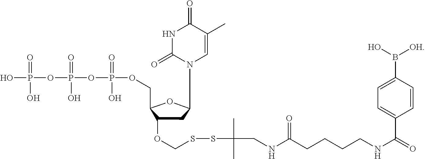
C1C(OCSSC(C)(C)CNC(CCCCNC(C2=CC=C(B([OH])O)C=C2)=O)=O)C(COP(OP(=O)(O)OP(O)(=O)O)(O)=O)OC1N1C=C(C)C(=O)NC1=O
